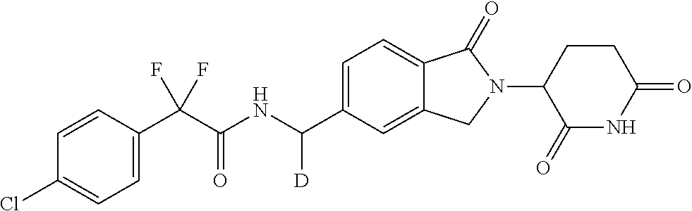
C1=CC(C(C(NC(C2=CC=C3C(=C2)CN(C2C(=O)NC(=O)CC2)C3=O)[D])=O)(F)F)=CC=C1Cl
